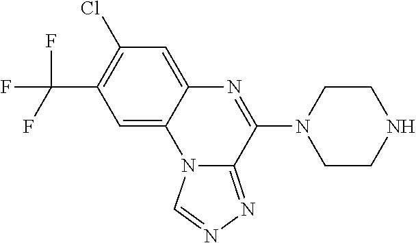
C1=C2C(=CC(Cl)=C1C(F)(F)F)N=C(N1CCNCC1)C1=NN=CN21
